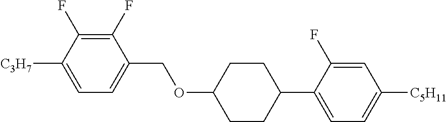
C1(F)=C(F)C([C3H7])=CC=C1COC1CCC(C2=CC=C([C5H11])C=C2F)CC1
